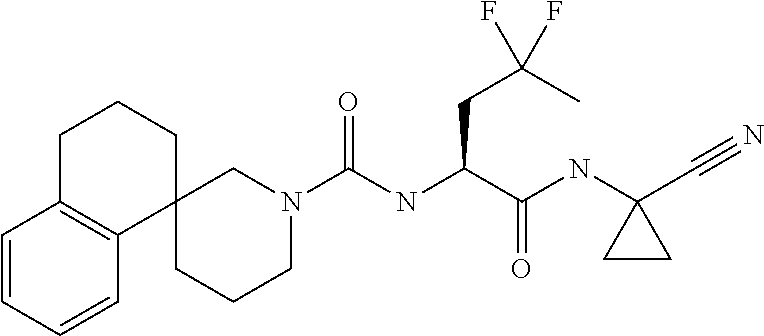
C1=CC=CC2=C1CCCC21CCCN(C(NC(C(NC2(C#N)CC2)=O)CC(C)(F)F)=O)C1
